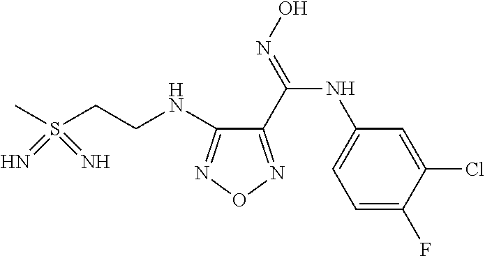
C(CNC1=NON=C1C(=NO)NC1=CC=C(F)C(Cl)=C1)S(C)(=N)=N
